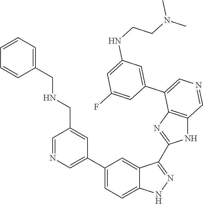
C1(C2=CN=CC(CNCC3=CC=CC=C3)=C2)=CC=C2C(=C1)C(C1=NC3=C(N1)C=NC=C3C1=CC(NCCN(C)C)=CC(F)=C1)=NN2
